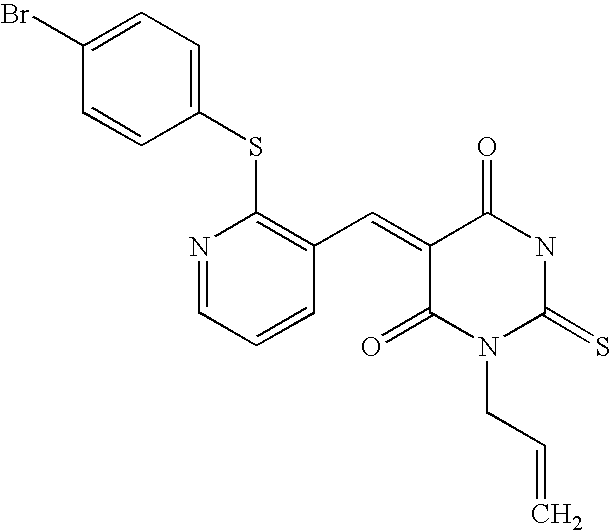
C1(SC2=C(C=C3C(=O)N(CC=C)C(=S)NC3=O)C=CC=N2)=CC=C(Br)C=C1
